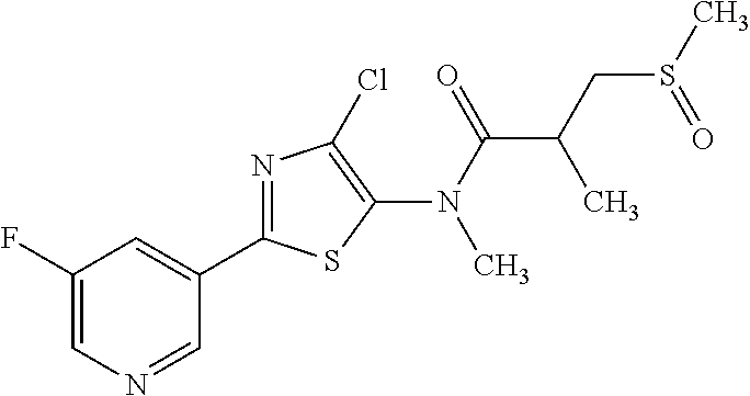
C1(F)=CN=CC(C2=NC(Cl)=C(N(C(=O)C(C)CS(=O)C)C)S2)=C1
